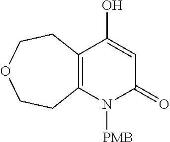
C12=C(N([PMB])C(=O)C=C1O)CCOCC2
